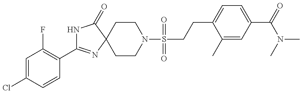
N1C(C2=C(F)C=C(Cl)C=C2)=NC2(C1=O)CCN(S(CCC1=CC=C(C(=O)N(C)C)C=C1C)(=O)=O)CC2
